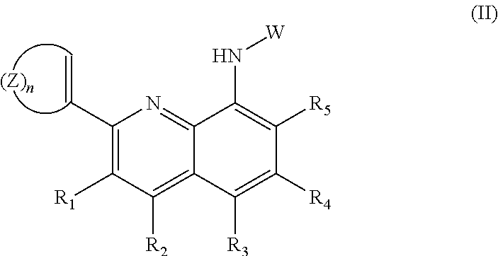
C1(C=C)=C([R1])C([R2])=C2C(=N1)C(N[W])=C([R5])C([R4])=C2[R3].[(Z)n]
